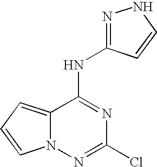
C12=CC=CN1N=C(Cl)N=C2NC1=NNC=C1
